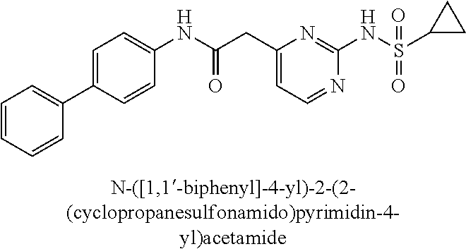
N1=CC=C(CC(NC2=CC=C(C3=CC=CC=C3)C=C2)=O)N=C1NS(=O)(=O)C1CC1
